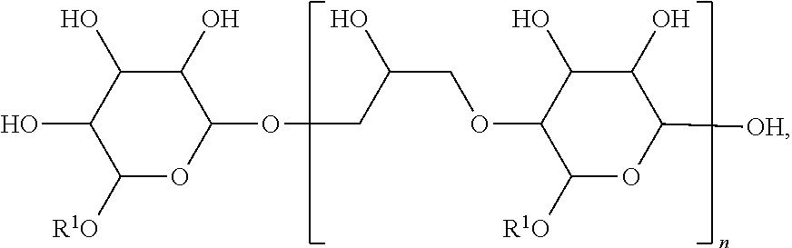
C1(O)C([R1O])OC(OCC(COC2C([R1O])OC([OH])C(O)C2O)O)C(O)C1O
